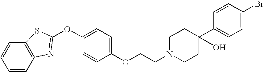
C1=CC2=C(C=C1)SC(OC1=CC=C(OCCN3CCC(O)(C4=CC=C(Br)C=C4)CC3)C=C1)=N2
